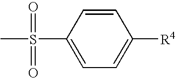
C1=CC(S(C)(=O)=O)=CC=C1[R4]
